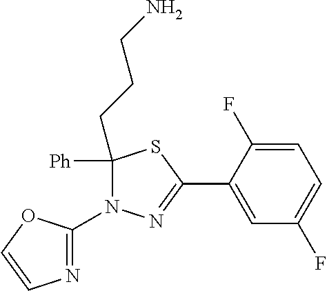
C1=C(F)C(C2=NN(C3=NC=CO3)C(CCCN)([Ph])S2)=CC(F)=C1
